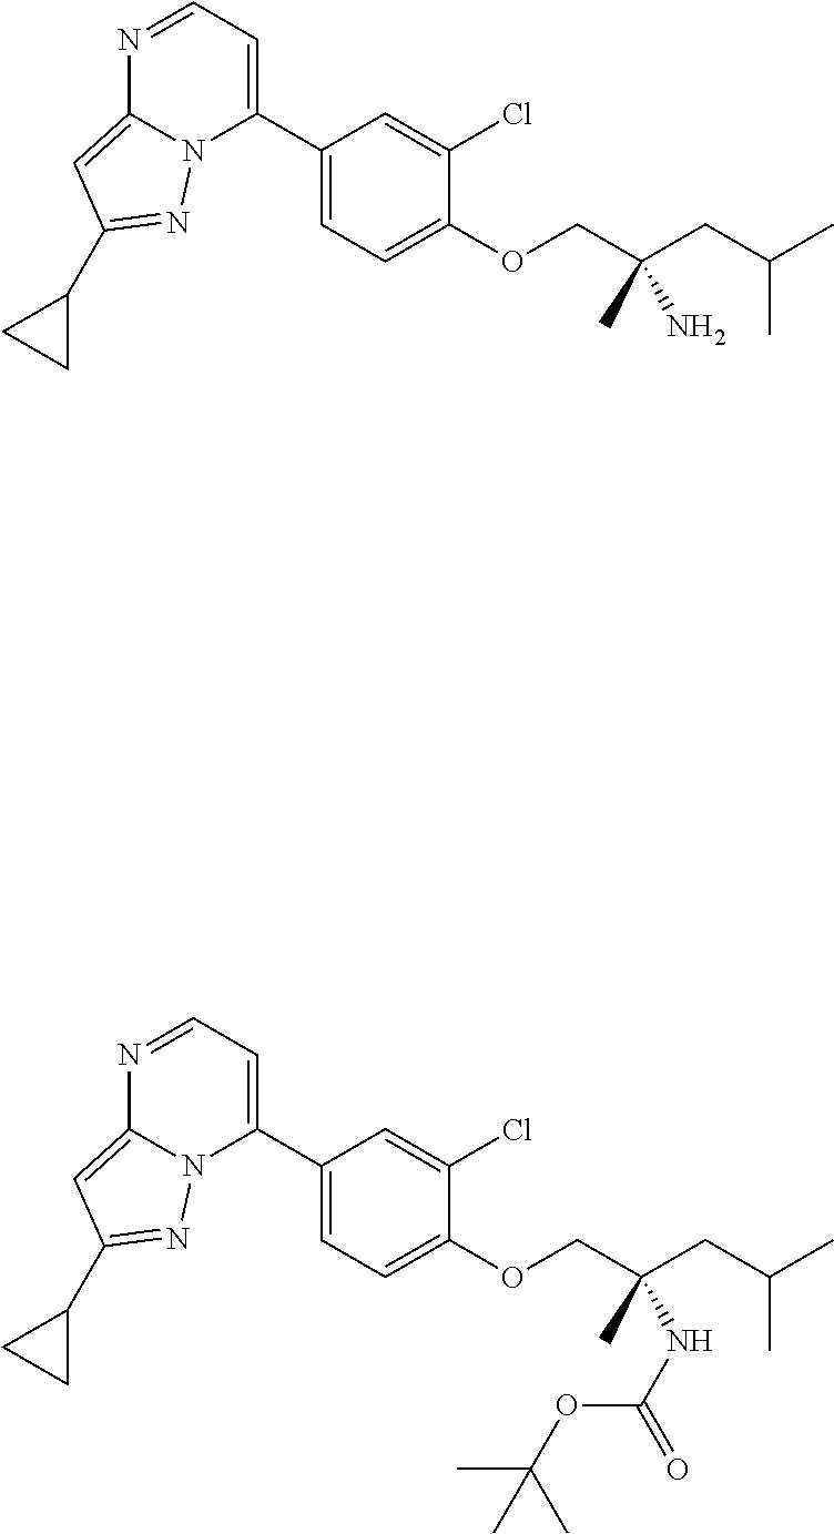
N1=CC=C(C2=CC=C(OCC(CC(C)C)(C)N)C(Cl)=C2)N2C1=CC(C1CC1)=N2.N1=CC=C(C2=CC=C(OCC(CC(C)C)(C)NC(OC(C)(C)C)=O)C(Cl)=C2)N2C1=CC(C1CC1)=N2
